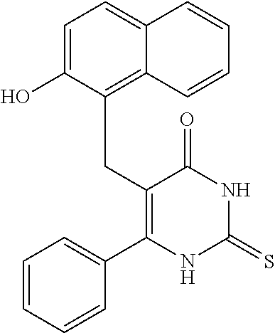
C1=C(O)C(CC2=C(C3=CC=CC=C3)NC(=S)NC2=O)=C2C(=C1)C=CC=C2
